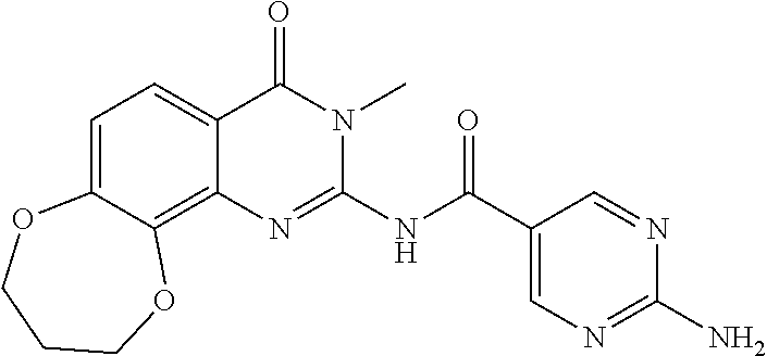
C1=C2C(=C3C(=C1)C(=O)N(C)C(NC(=O)C1=CN=C(N)N=C1)=N3)OCCCO2
